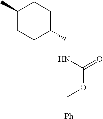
C1(C)CCC(CNC(OC[Ph])=O)CC1
